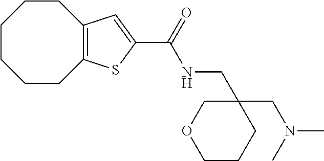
C1CCCC2=C(CC1)C=C(C(NCC1(CN(C)C)COCCC1)=O)S2
